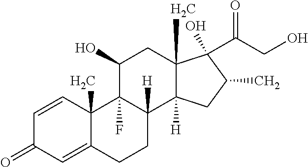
C12(C)C(=CC(=O)C=C1)CCC1([H])C2(F)C(O)CC2(C)C1([H])CC(C)C2(C(CO)=O)O
